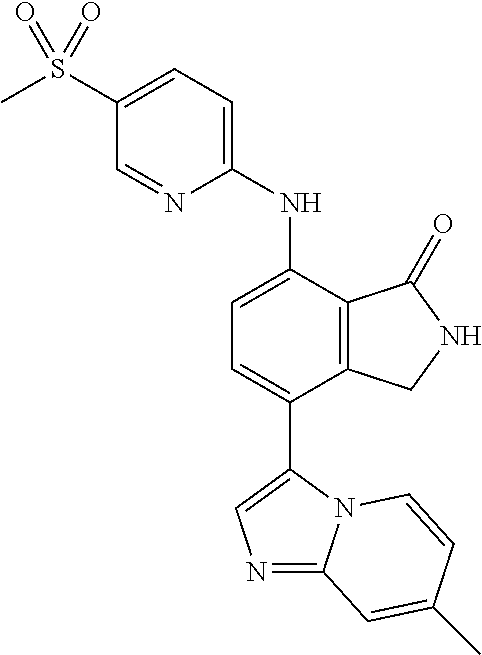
C1(S(C)(=O)=O)=CC=C(NC2=CC=C(C3=CN=C4N3C=CC(C)=C4)C3=C2C(=O)NC3)N=C1
